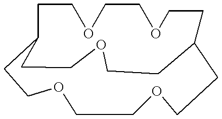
C1C2CCOCCC(CCOCCOC1)CCOCCOCC2
